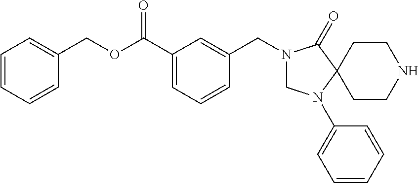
C1(C(OCC2=CC=CC=C2)=O)=CC=CC(CN2CN(C3=CC=CC=C3)C3(C2=O)CCNCC3)=C1
